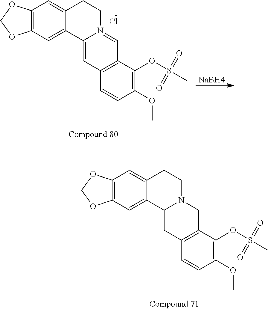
C12=C(C=C3C(=C1)CC[N+]1=CC4=C(C=C31)C=CC(OC)=C4OS(C)(=O)=O)OCO2.Cl.[NaBH4].C12=C(C=C3C(=C1)CCN1C3CC3=C(C1)C(OS(C)(=O)=O)=C(OC)C=C3)OCO2
